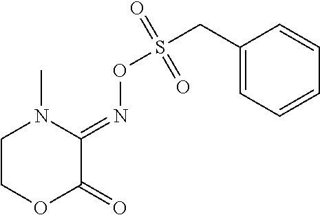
C1COC(=O)C(=NOS(CC2=CC=CC=C2)(=O)=O)N1C
